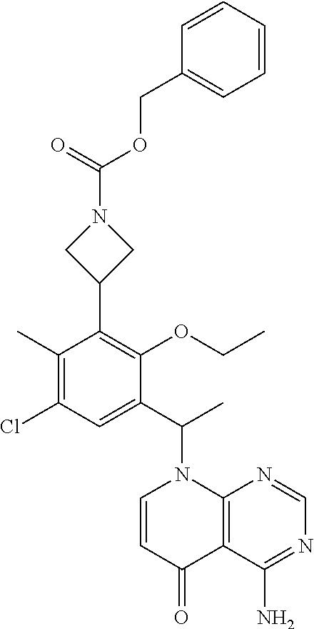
C1(C)=C(Cl)C=C(C(C)N2C=CC(=O)C3=C2N=CN=C3N)C(OCC)=C1C1CN(C(=O)OCC2=CC=CC=C2)C1
